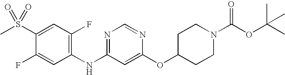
C1(S(C)(=O)=O)=CC(F)=C(NC2=NC=NC(OC3CCN(C(OC(C)(C)C)=O)CC3)=C2)C=C1F
